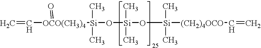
C=C[OCO(CH3)4]([Si](O[Si](O[Si]([(CH2)4OCO]C=C)(C)C)(C)C)(C)C)=O
